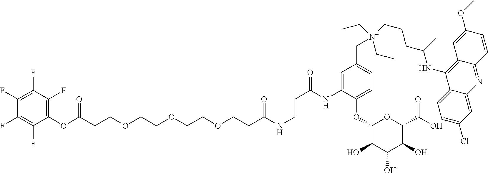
C(CCOCCOCCOCCC(NCCC(=O)NC1=CC(C[N+](CCCC(NC2=C3C(=NC4=CC(Cl)=CC=C24)C=CC(OC)=C3)C)(CC)CC)=CC=C1OC1C(O)C(O)C(O)C(C(O)=O)O1)=O)(OC1=C(F)C(F)=C(F)C(F)=C1F)=O
